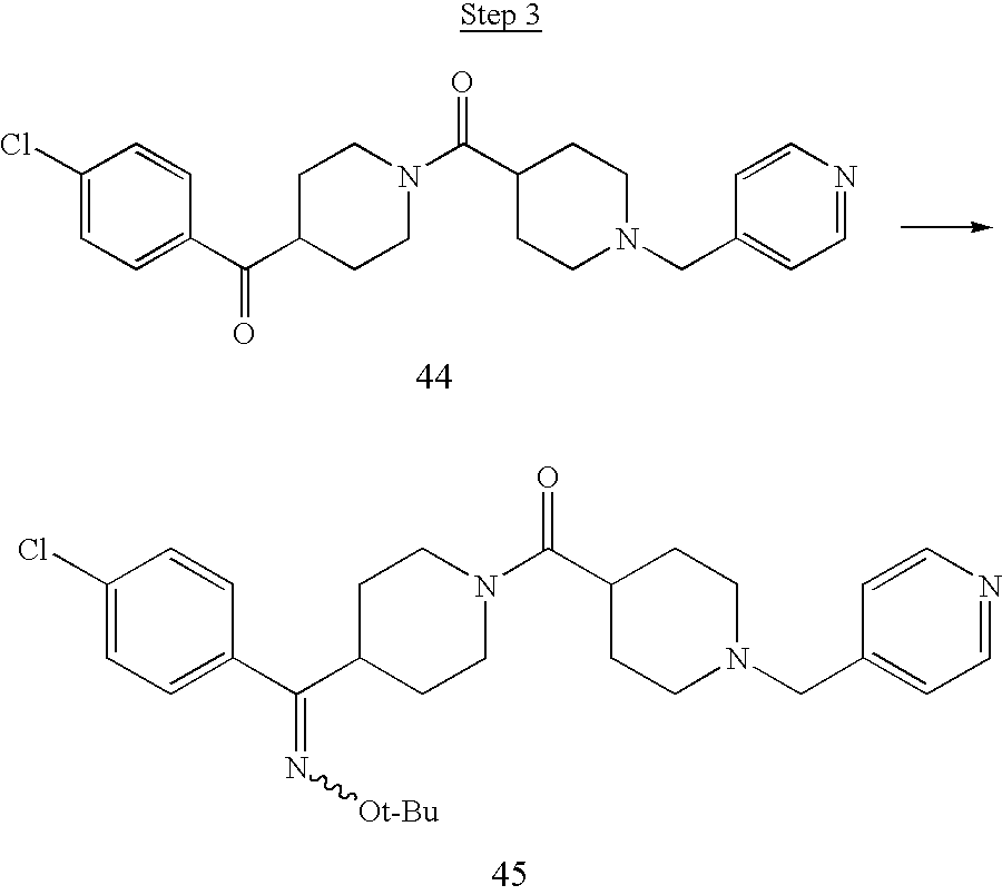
C1(Cl)=CC=C(C(=O)C2CCN(C(=O)C3CCN(CC4=CC=NC=C4)CC3)CC2)C=C1.C1(Cl)=CC=C(C(=N[Ot-Bu])C2CCN(C(=O)C3CCN(CC4=CC=NC=C4)CC3)CC2)C=C1
